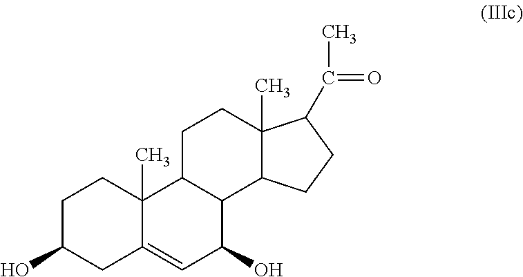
C1C(O)CC2=CC(O)C3C(C2(C)C1)CCC1(C)C3CCC1C(C)=O
